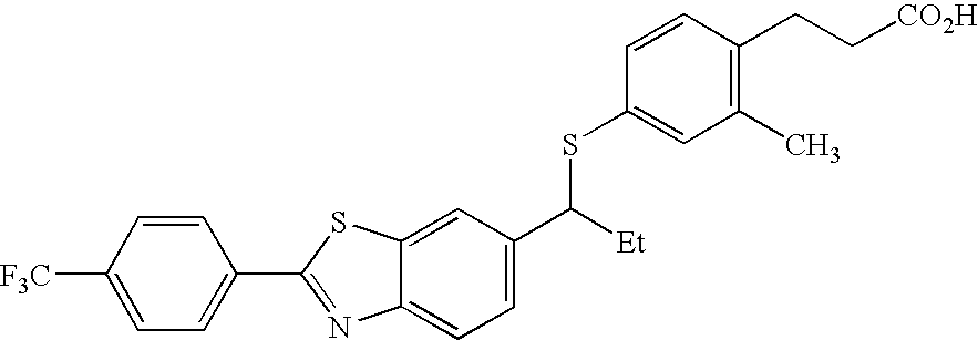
C1([F3C])=CC=C(C2=NC3=CC=C(C([Et])SC4=CC(C)=C(CC[CO2H])C=C4)C=C3S2)C=C1
